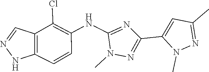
C12=C(C(Cl)=C(NC3=NC(C4=CC(C)=NN4C)=NN3C)C=C1)C=NN2
